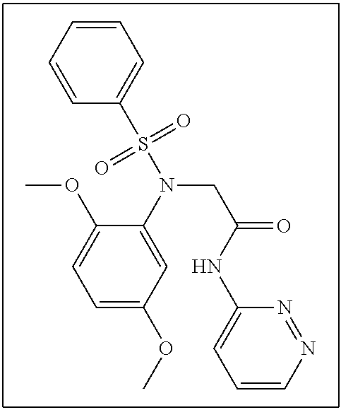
C1=C(OC)C=C(N(S(C2=CC=CC=C2)(=O)=O)CC(=O)NC2=CC=CN=N2)C(OC)=C1
